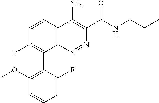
C1=C(F)C(C2=C(F)C=CC3=C2N=NC(C(NCCC)=O)=C3N)=C(OC)C=C1
